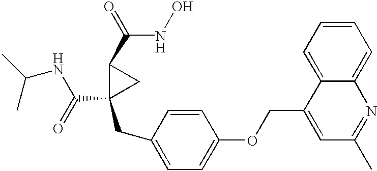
N(C(C1(CC2=CC=C(OCC3=CC(C)=NC4=CC=CC=C34)C=C2)CC1C(=O)NO)=O)C(C)C
